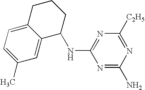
N1=C(N)N=C([C2H5])N=C1NC1C2=CC(C)=CC=C2CCC1
